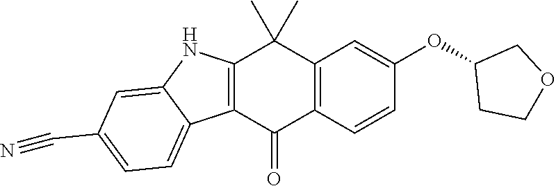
C12=C(C=CC(OC3CCOC3)=C1)C(=O)C1=C(C2(C)C)NC2=CC(C#N)=CC=C12
